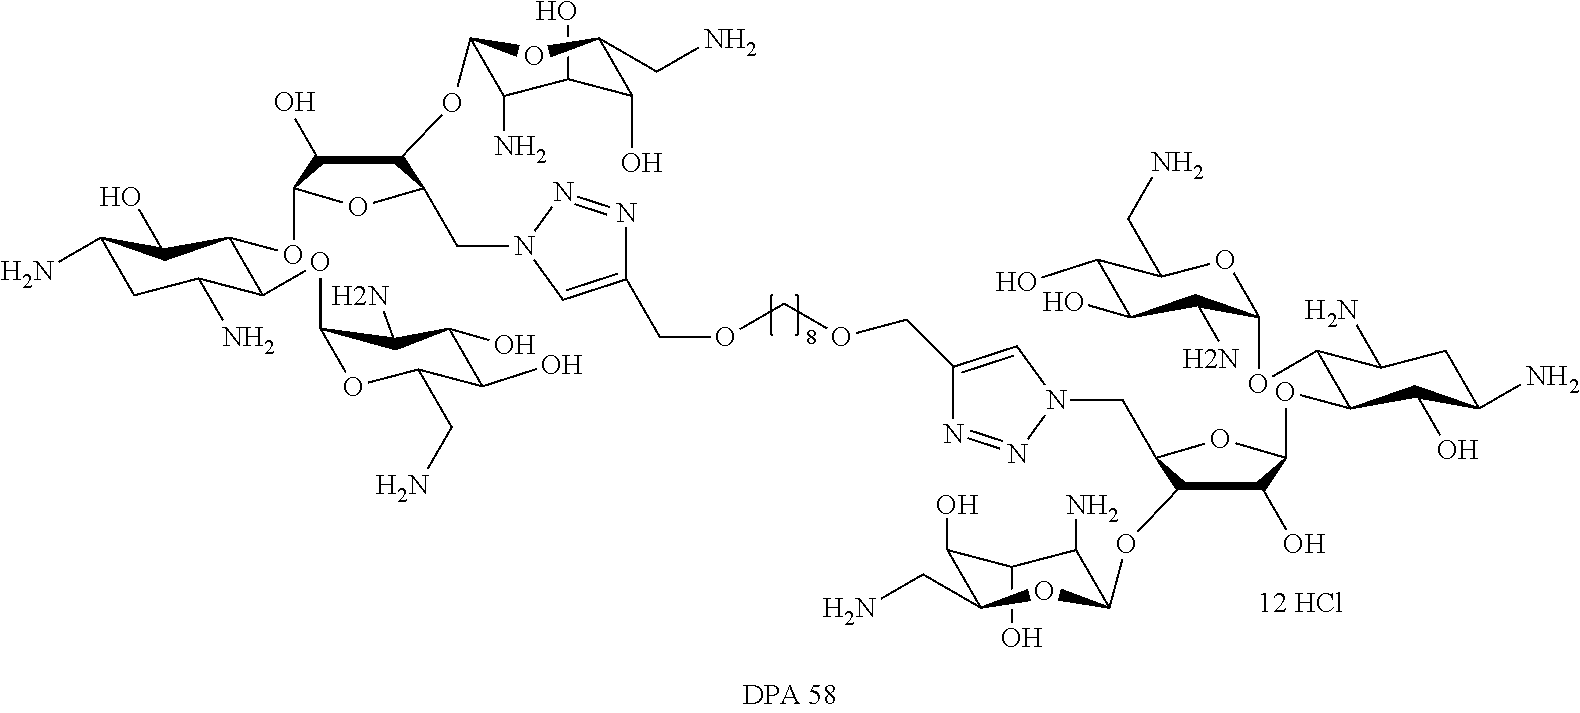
[12 HCl].C1(O)C(N)C(OC2C(O)C(OC3C(O)C(N)CC(N)C3OC3C(N)C(O)C(O)C(CN)O3)OC2CN2N=NC(COCOCC3=CN(CC4C(OC5C(N)C(O)C(O)C(CN)O5)C(O)C(OC5C(O)C(N)CC(N)C5OC5C(N)C(O)C(O)C(CN)O5)O4)N=N3)=C2)OC(CN)C1O
